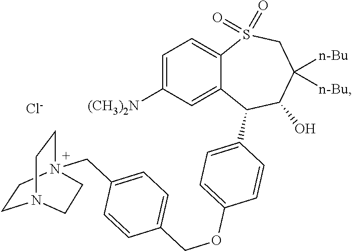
C1=C(C2C3=CC([(CH3)2N])=CC=C3S(=O)(=O)CC([n-Bu])([n-Bu])C2O)C=CC(OCC2=CC=C(CN34CCN(CC3)CC4)C=C2)=C1.[Cl-]
